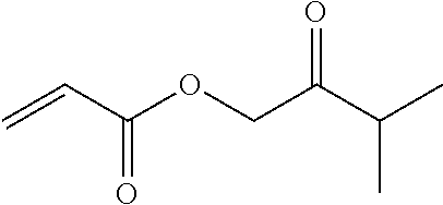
C=CC(OCC(C(C)C)=O)=O
